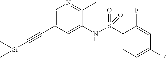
C1=C(C#C[Si](C)(C)C)C=C(NS(C2=CC=C(F)C=C2F)(=O)=O)C(C)=N1
